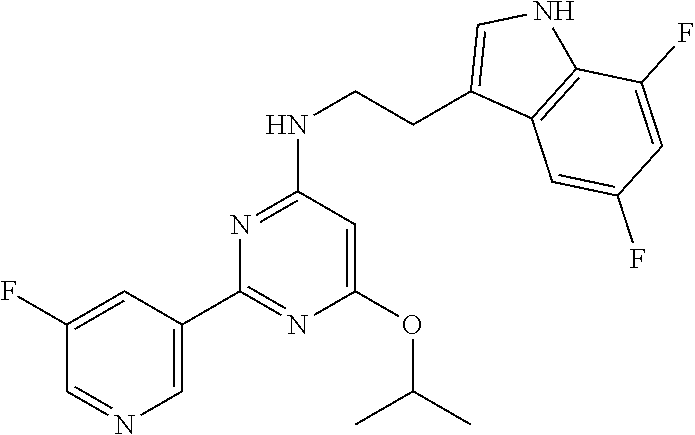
C1(C2=NC(OC(C)C)=CC(NCCC3=CNC4=C3C=C(F)C=C4F)=N2)=CN=CC(F)=C1
